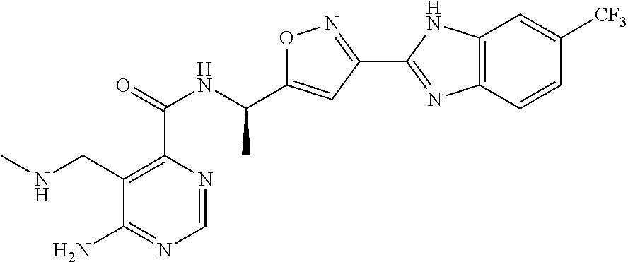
C1=NC(C(=O)NC(C2=CC(C3=NC4=C(N3)C=C([CF3])C=C4)=NO2)C)=C(CNC)C(N)=N1
